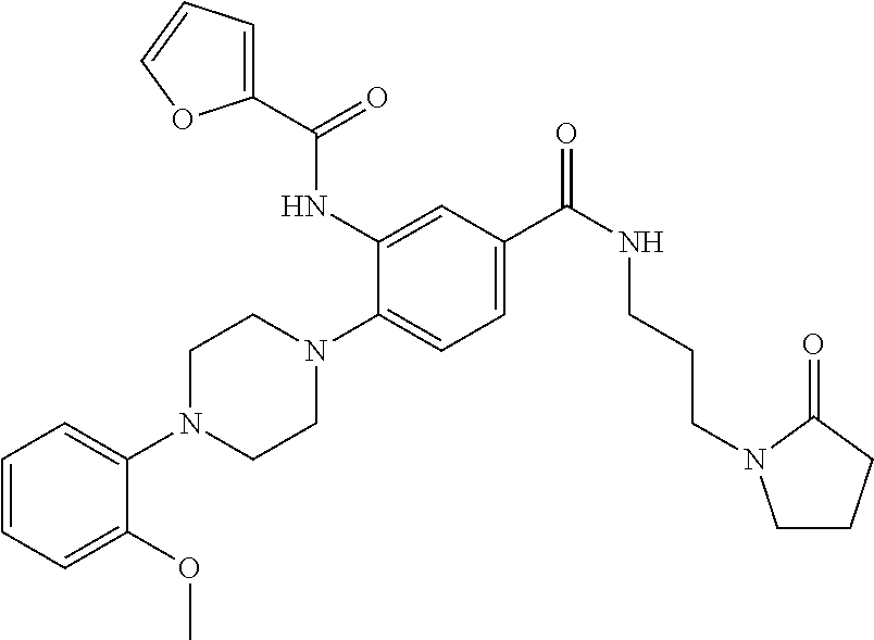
C1=CC=C(OC)C(N2CCN(C3=CC=C(C(NCCCN4CCCC4=O)=O)C=C3NC(C3=CC=CO3)=O)CC2)=C1
